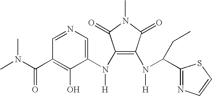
C1(N(C2=CN=CC(C(N(C)C)=O)=C2O)[H])=C(N(C(C2=NC=CS2)CC)[H])C(=O)N(C)C1=O
